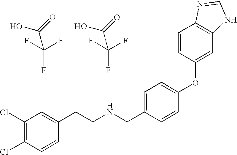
C(F)(F)(F)C(=O)O.N(CC1=CC=C(OC2=CC3=C(C=C2)N=CN3)C=C1)CCC1=CC(Cl)=C(Cl)C=C1.C(F)(F)(F)C(=O)O
